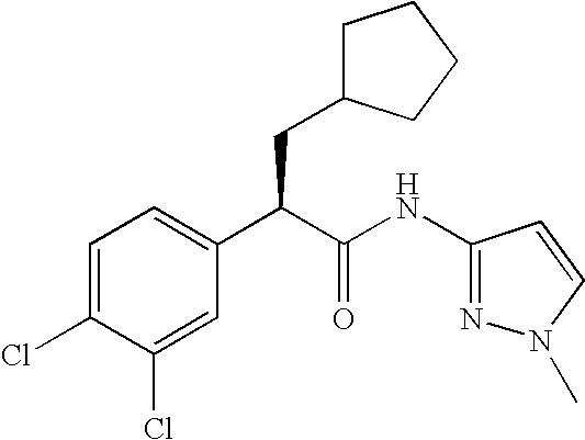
C1=C(Cl)C(Cl)=CC(C(C(NC2=NN(C)C=C2)=O)CC2CCCC2)=C1
